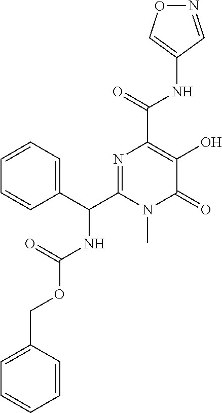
O1N=CC(NC(C2=C(O)C(=O)N(C)C(C(NC(OCC3=CC=CC=C3)=O)C3=CC=CC=C3)=N2)=O)=C1
